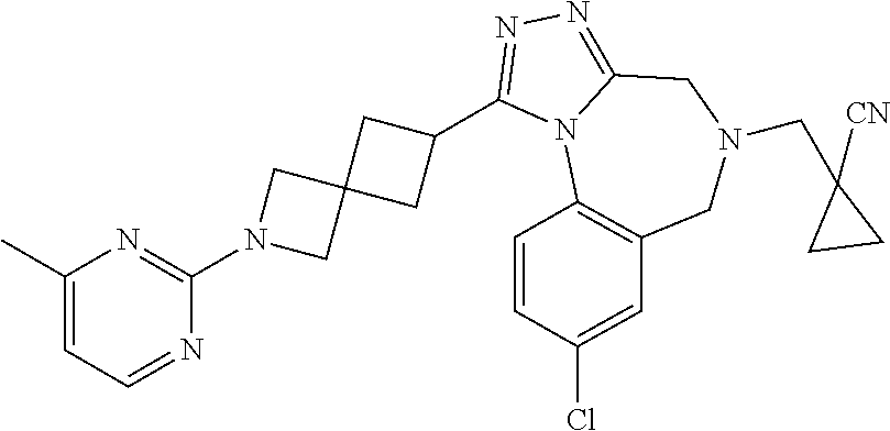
C1=C(C)N=C(N2CC3(C2)CC(C2=NN=C4N2C2=C(CN(CC5([CN])CC5)C4)C=C(Cl)C=C2)C3)N=C1
